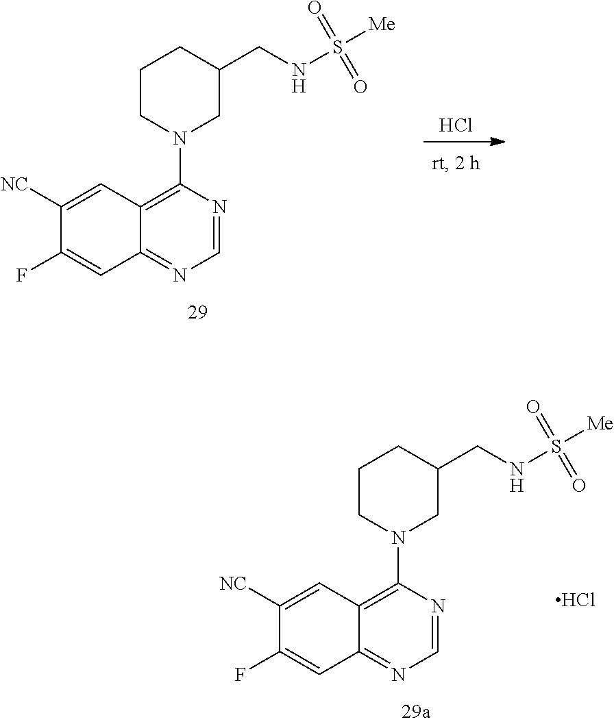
N1=CN=C2C(=C1N1CC(CNS([Me])(=O)=O)CCC1)C=C([NC])C(F)=C2.Cl.Cl.N1=CN=C2C(=C1N1CC(CNS([Me])(=O)=O)CCC1)C=C([NC])C(F)=C2
